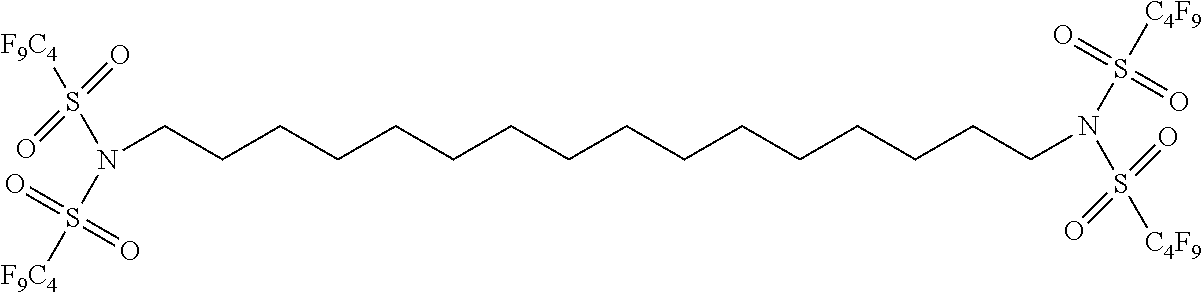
C(N(S([F9C4])(=O)=O)S([F9C4])(=O)=O)CCCCCCCCCCCCCCCN(S([C4F9])(=O)=O)S([C4F9])(=O)=O
